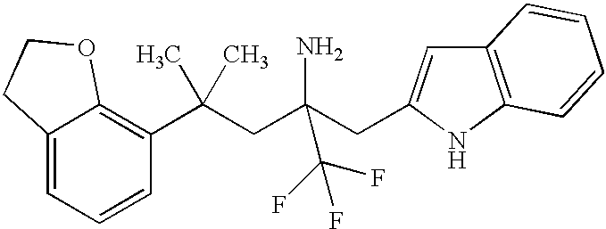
C12=CC=CC(C(CC(CC3=CC4=C(N3)C=CC=C4)(N)C(F)(F)F)(C)C)=C1OCC2
